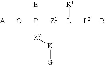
P([Z1][L]([L2]B)[R1])(=[E])([Z2][K][G])O[A]
